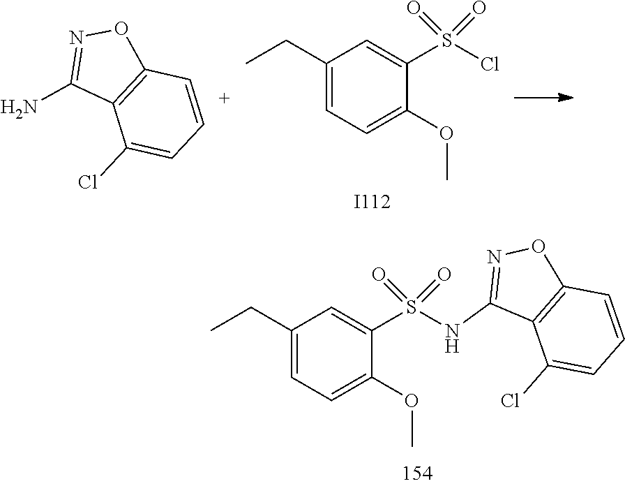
C1(CC)=CC=C(OC)C(S(Cl)(=O)=O)=C1.N1=C(N)C2=C(O1)C=CC=C2Cl.[I112].C1(CC)=CC=C(OC)C(S(=O)(=O)NC2=NOC3=C2C(Cl)=CC=C3)=C1
